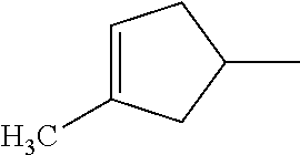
CC1CC=C(C)C1
